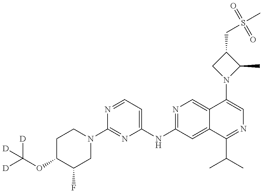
C(OC1C(F)CN(C2=NC(NC3=NC=C4C(=C3)C(C(C)C)=NC=C4N3C(C)C(CS(C)(=O)=O)C3)=CC=N2)CC1)([D])([D])[D]
